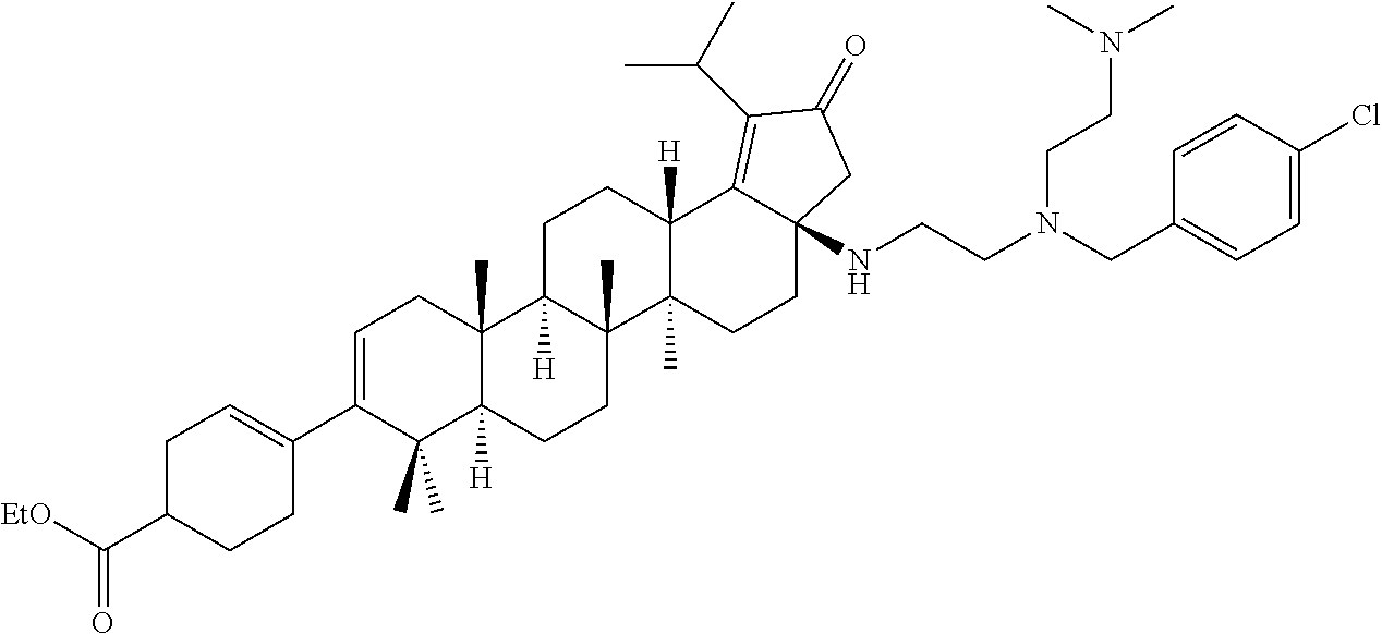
C1C(C([EtO])=O)CCC(C2=CCC3(C)C([H])(C2(C)C)CCC2(C)C3([H])CCC3([H])C2(C)CCC2(NCCN(CC4=CC=C(Cl)C=C4)CCN(C)C)C3=C(C(C)C)C(=O)C2)=C1
